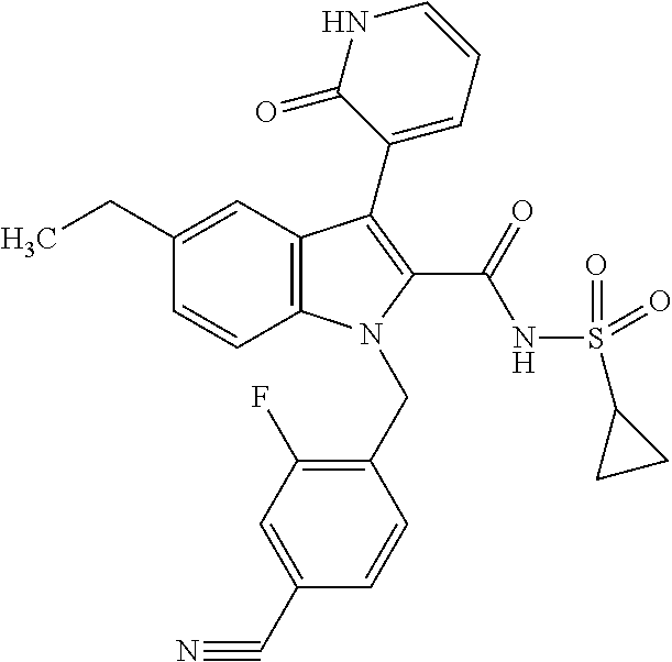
C1(CC)=CC2=C(C=C1)N(CC1=C(F)C=C(C#N)C=C1)C(C(NS(C1CC1)(=O)=O)=O)=C2C1=CC=CNC1=O
